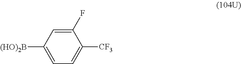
C1(F)=CC([(HO)2B])=CC=C1[CF3]
